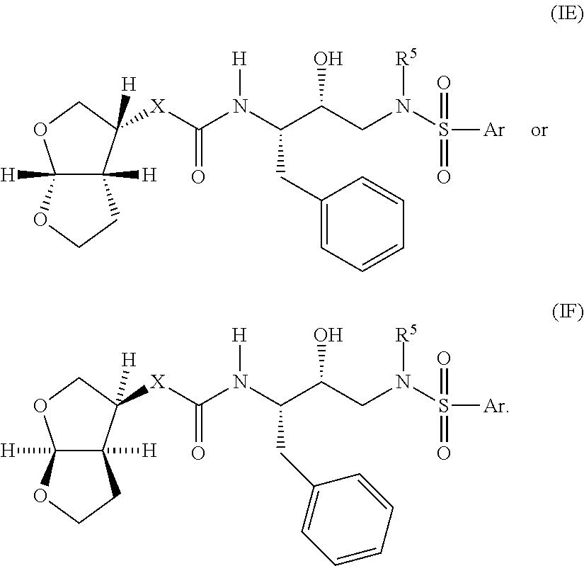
[H]N(C(C(CN(S(=O)(=O)[Ar])[R5])O)CC1=CC=CC=C1)C(=O)[X]C1([H])C2([H])C([H])(OC1)OCC2.[H]N(C(C(CN(S(=O)(=O)[Ar])[R5])O)CC1=CC=CC=C1)C(=O)[X]C1([H])C2([H])C([H])(OC1)OCC2
